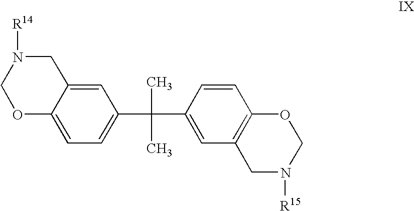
C12=CC=C(C(C3=CC4=C(C=C3)OCN([R15])C4)(C)C)C=C1CN([R14])CO2
